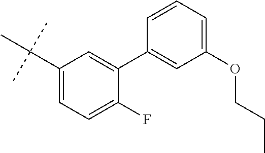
C1(C(C)(C)C)=CC=C(F)C(C2=CC(OCCC)=CC=C2)=C1
